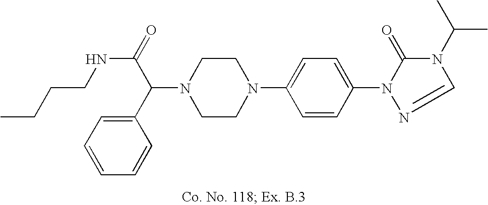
N1(C(C2=CC=CC=C2)C(=O)NCCCC)CCN(C2=CC=C(N3C(=O)N(C(C)C)C=N3)C=C2)CC1
